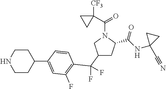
C1(C(F)(F)C2=C(F)C=C(C3CCNCC3)C=C2)CC(C(NC2(C#N)CC2)=O)N(C(C2([CF3])CC2)=O)C1
